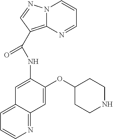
N1=CC=CN2C1=C(C(=O)NC1=CC3=CC=CN=C3C=C1OC1CCNCC1)C=N2
